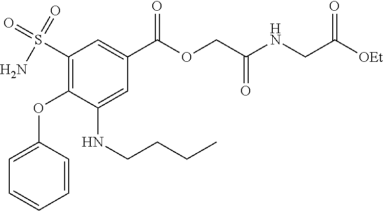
C1=C(OC2=C(S(N)(=O)=O)C=C(C(=O)OCC(=O)NCC(=O)[OEt])C=C2NCCCC)C=CC=C1
